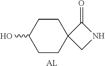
C1CC(O)CCC12CNC2=O.[AL]
